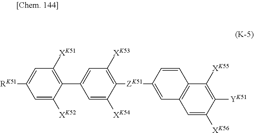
C1=C([XK52])C(C2=CC([XK53])=C([ZK51]C3=CC4=C(C=C3)C([XK55])=C([YK51])C([XK56])=C4)C([XK54])=C2)=C([XK51])C=C1[RK51]
